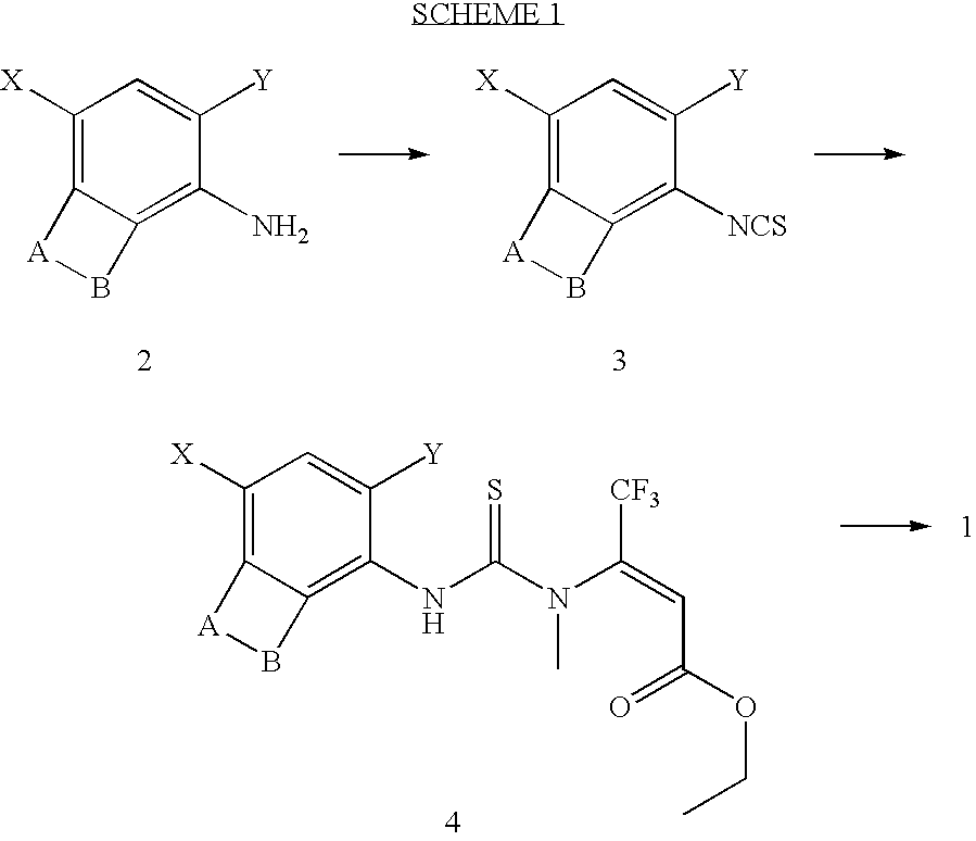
C1([X])=C2C(=C(N)C([Y])=C1)B[A]2.C1([X])=C2C(=C([NCS])C([Y])=C1)B[A]2.C1([X])=C2C(=C(NC(N(C(=CC(=O)OCC)[CF3])C)=S)C([Y])=C1)B[A]2
